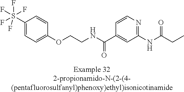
C1(S(F)(F)(F)(F)F)=CC=C(OCCNC(C2=CC(NC(=O)CC)=NC=C2)=O)C=C1
